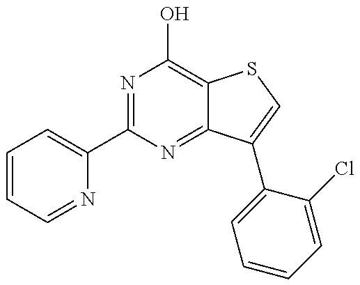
C1=CC=NC(C2=NC(O)=C3C(=N2)C(C2=CC=CC=C2Cl)=CS3)=C1
